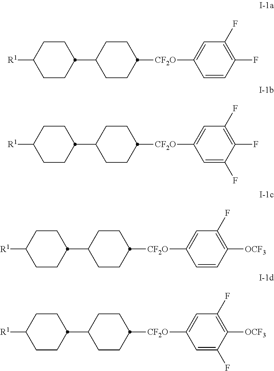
C1CC([R1])CCC1C1CCC([CF2O]C2=CC(F)=C(F)C=C2)CC1.C1CC([R1])CCC1C1CCC([CF2O]C2=CC(F)=C(F)C(F)=C2)CC1.C1CC([R1])CCC1C1CCC([CF2O]C2=CC(F)=C([OCF3])C=C2)CC1.C1CC([R1])CCC1C1CCC([CF2O]C2=CC(F)=C([OCF3])C(F)=C2)CC1
